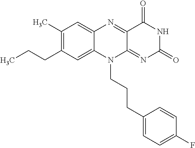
C1(C)=C(CCC)C=C2C(=C1)N=C1C(=NC(=O)NC1=O)N2CCCC1=CC=C(F)C=C1
